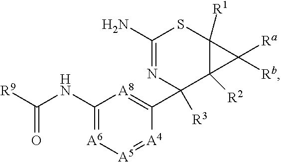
[R9]C(NC1=[A6][A5]=[A4]C(C2([R3])C3([R2])C([R1])(SC(N)=N2)C3([Ra])[Rb])=[A8]1)=O
